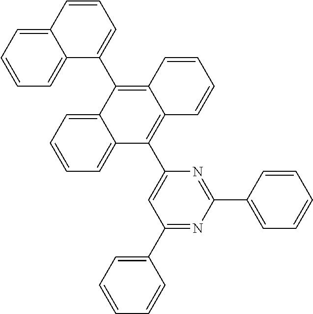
C12=CC=CC=C1C(C1=C3C(=C(C4=CC(C5=CC=CC=C5)=NC(C5=CC=CC=C5)=N4)C4=CC=CC=C41)C=CC=C3)=CC=C2
